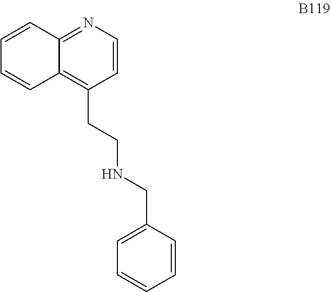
C1=CC2=C(CCNCC3=CC=CC=C3)C=CN=C2C=C1
